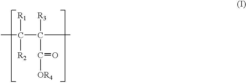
[R1]C(C)([R2])C([R3])(C)C([OR4])=O
